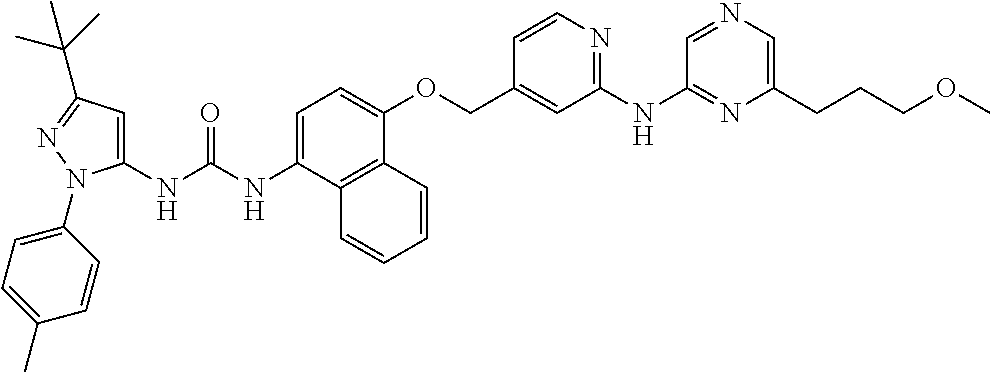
C1=C(NC(NC2=CC(C(C)(C)C)=NN2C2=CC=C(C)C=C2)=O)C2=C(C(OCC3=CC(NC4=NC(CCCOC)=CN=C4)=NC=C3)=C1)C=CC=C2
